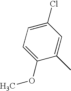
C1(C)=CC(Cl)=CC=C1OC
